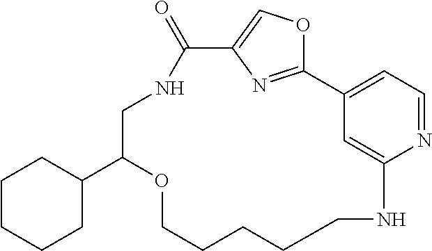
C12=NC(=CO1)C(=O)NCC(C1CCCCC1)OCCCCCNC1=CC2=CC=N1
